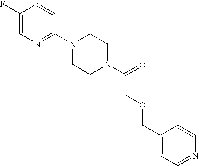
C1(F)=CN=C(N2CCN(C(=O)COCC3=CC=NC=C3)CC2)C=C1
